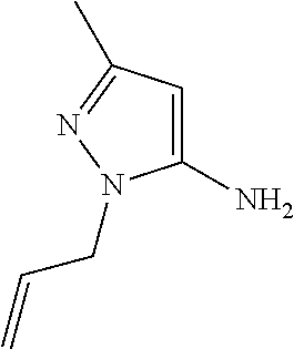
C1(N)=CC(C)=NN1CC=C
